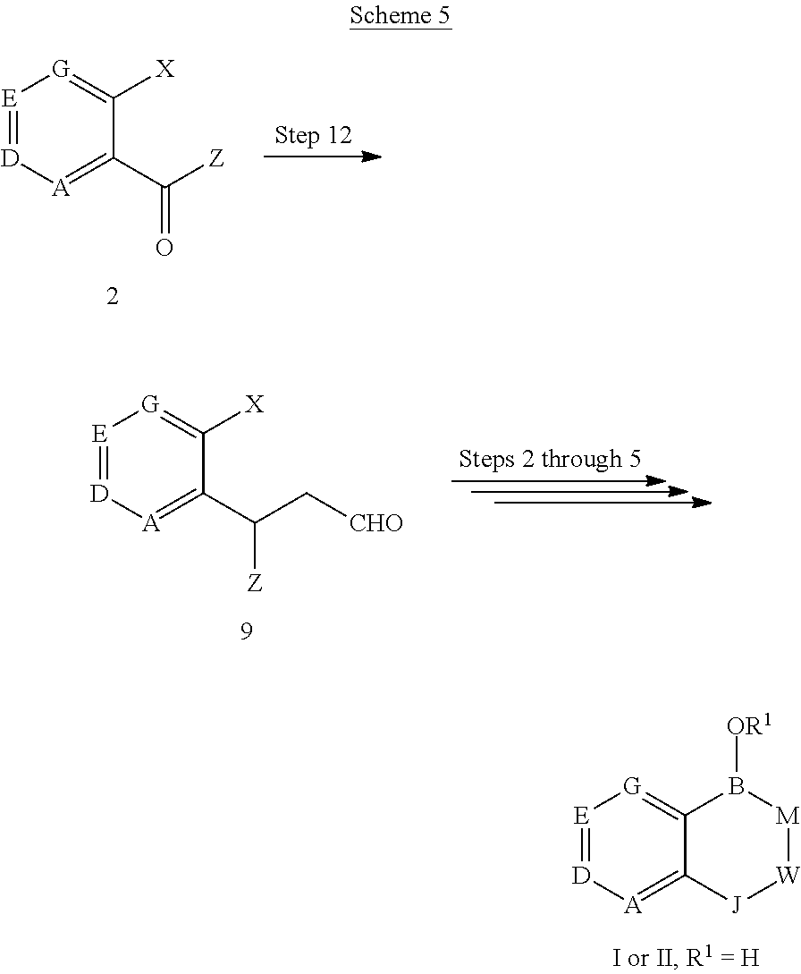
[E]1=[D][A]=C2C(=[G]1)B([OR1])[M][W][J]2.[E]1=[D][A]=C(C([Z])=O)C([X])=[G]1.[E]1=[D][A]=C(C(C[CHO])[Z])C([X])=[G]1
